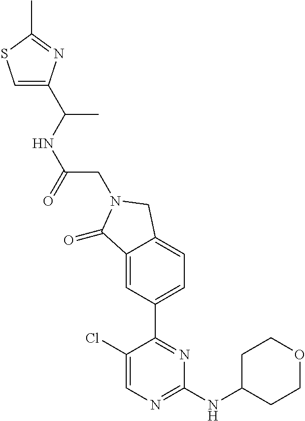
C1(Cl)=CN=C(NC2CCOCC2)N=C1C1=CC=C2C(=C1)C(=O)N(CC(NC(C)C1=CSC(C)=N1)=O)C2
